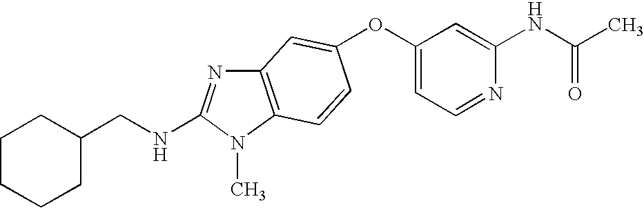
O(C1=CC=NC(NC(C)=O)=C1)C1=CC2=C(N(C)C(NCC3CCCCC3)=N2)C=C1
